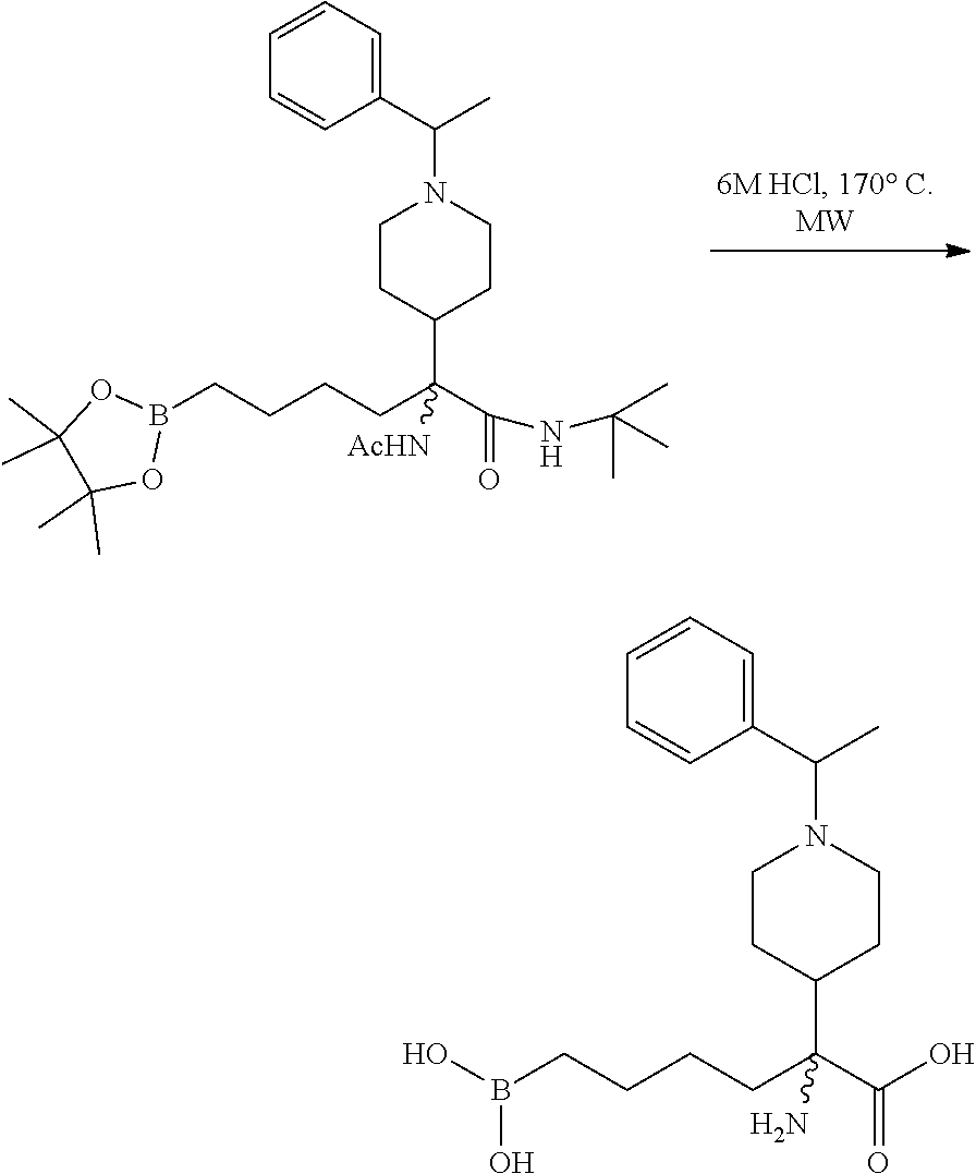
C1(C(C)N2CCC(C(C(=O)NC(C)(C)C)(CCCCB3OC(C)(C)C(C)(C)O3)[AcHN])CC2)=CC=CC=C1.C1(C(C)N2CCC(C(C(=O)O)(CCCCB(O)O)N)CC2)=CC=CC=C1
